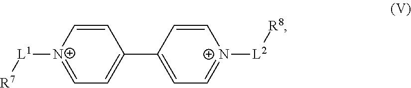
[N+]1([L1][R7])=CC=C(C2=CC=[N+]([L2][R8])C=C2)C=C1
